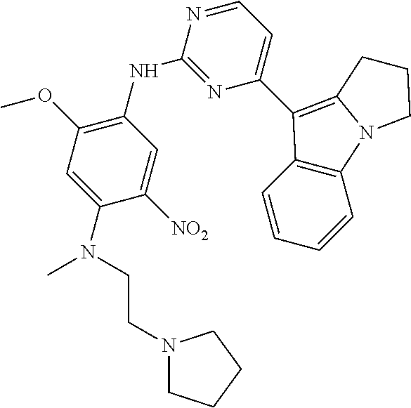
C1(C2=C3N(C4=C2C=CC=C4)CCC3)=CC=NC(NC2=C(OC)C=C(N(CCN3CCCC3)C)C([NO2])=C2)=N1
